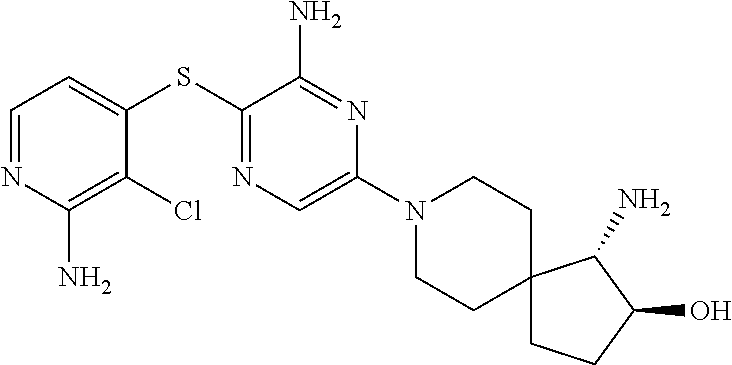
C1=C(SC2=NC=C(N3CCC4(CC3)CCC(O)C4N)N=C2N)C(Cl)=C(N)N=C1
